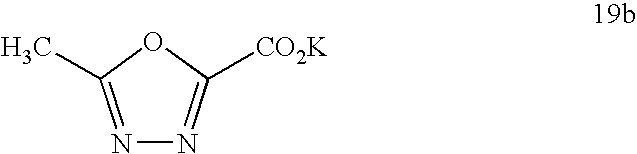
N1=C(C)OC([CO2K])=N1
